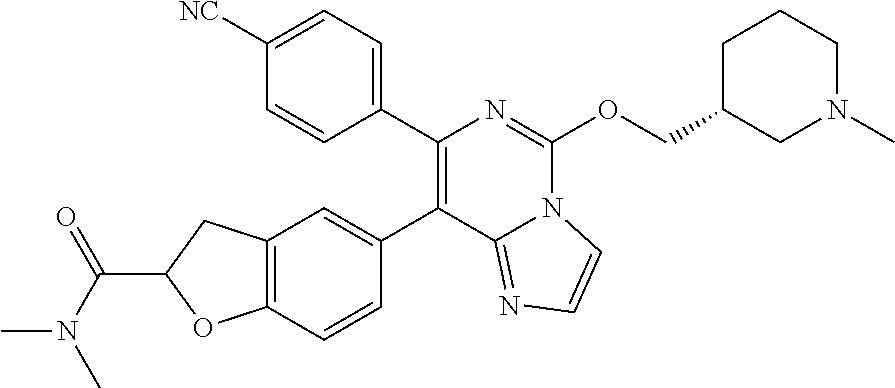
C1([NC])=CC=C(C2=C(C3=CC4=C(C=C3)OC(C(=O)N(C)C)C4)C3=NC=CN3C(OCC3CN(C)CCC3)=N2)C=C1
